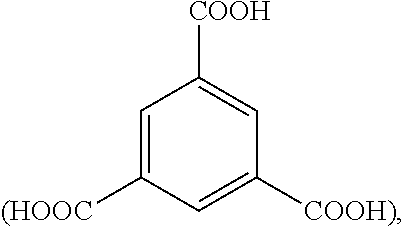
C1([(HOOC])=CC([COOH])=CC([COOH)])=C1
